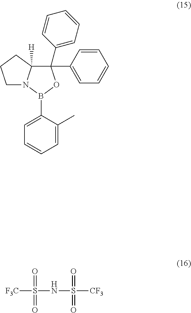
C1N2C([H])(CC1)C(C1=CC=CC=C1)(C1=CC=CC=C1)OB2C1=CC=CC=C1C.[F3C]S(NS([CF3])(=O)=O)(=O)=O
